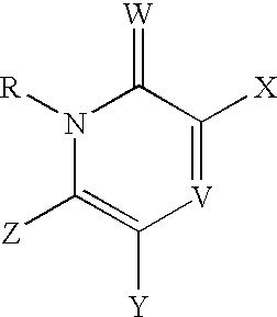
N1([R])C([Z])=C([Y])[V]=C([X])C1=[W]
